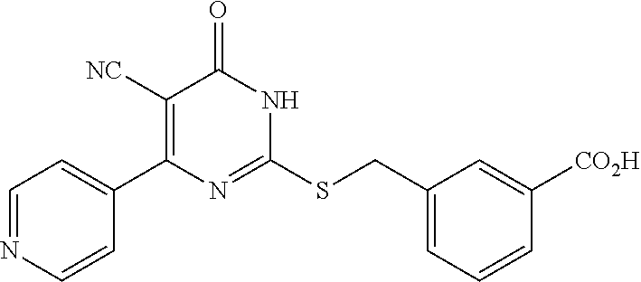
C1=CN=CC=C1C1=C([NC])C(=O)NC(SCC2=CC=CC([CO2H])=C2)=N1
